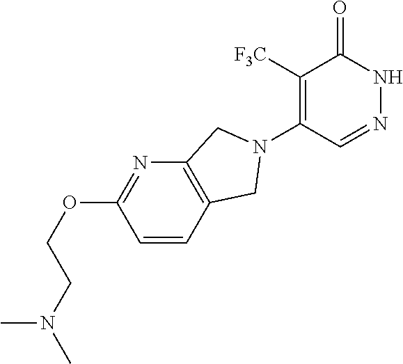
C1([F3C])=C(N2CC3=C(N=C(OCCN(C)C)C=C3)C2)C=NNC1=O
